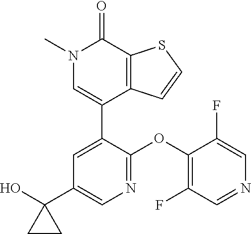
S1C=CC2=C1C(=O)N(C)C=C2C1=CC(C2(O)CC2)=CN=C1OC1=C(F)C=NC=C1F
